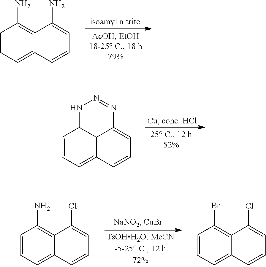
C1=CC=C2C(=C1N)C(N)=CC=C2.C1=CC=C2C3C1NN=NC3=CC=C2.C1=CC=C2C(=C1N)C(Cl)=CC=C2.C1=CC=C2C(=C1Br)C(Cl)=CC=C2
